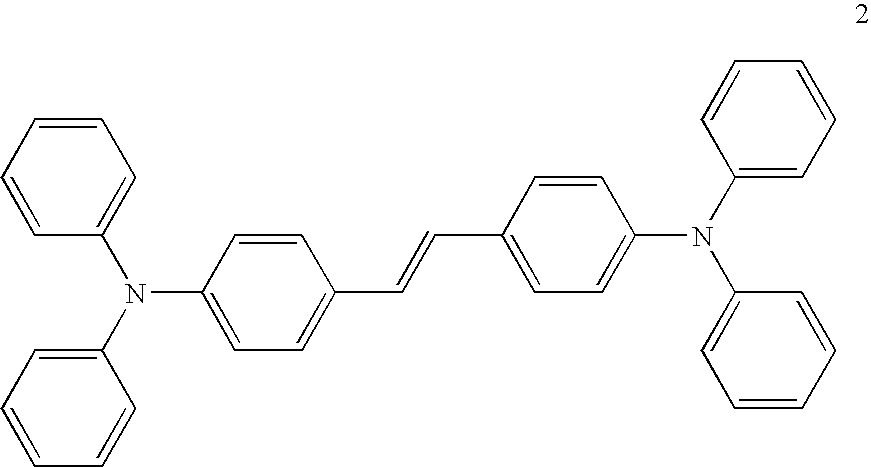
C1=CC(N(C2=CC=CC=C2)C2=CC=C(C=CC3=CC=C(N(C4=CC=CC=C4)C4=CC=CC=C4)C=C3)C=C2)=CC=C1
